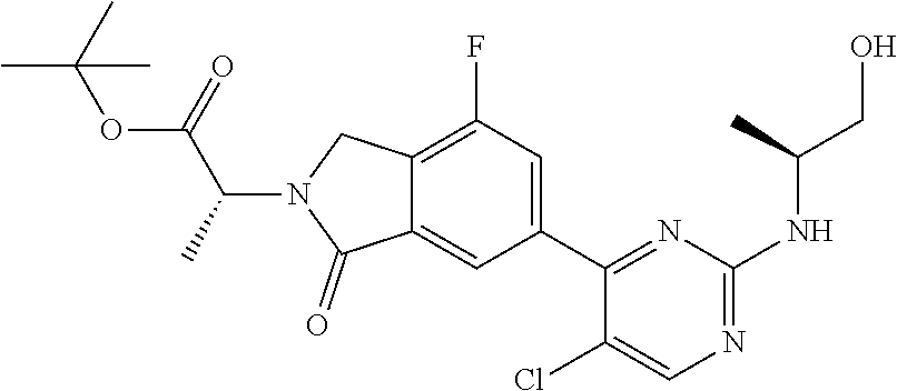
C12=CC(C3=NC(NC(CO)C)=NC=C3Cl)=CC(F)=C1CN(C(C(OC(C)(C)C)=O)C)C2=O
